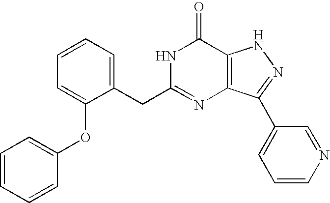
C1=C(CC2=NC3=C(C(=O)N2)NN=C3C2=CC=CN=C2)C(OC2=CC=CC=C2)=CC=C1
